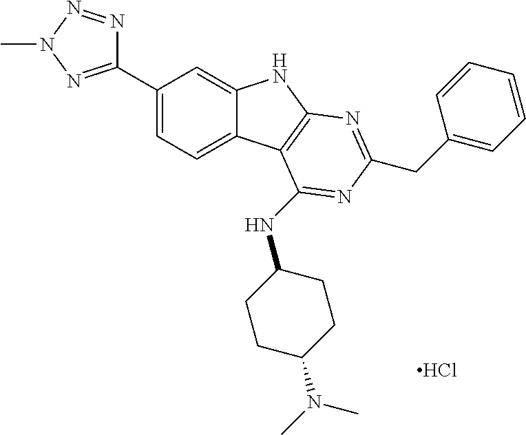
C1(C2=NN(C)N=N2)=CC=C2C(=C1)NC1=C2C(NC2CCC(N(C)C)CC2)=NC(CC2=CC=CC=C2)=N1.Cl
